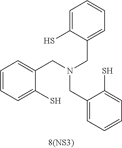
C1=CC=C(CN(CC2=CC=CC=C2S)CC2=CC=CC=C2S)C(S)=C1
